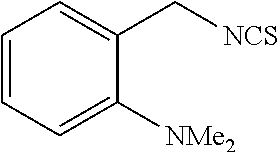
C1=CC=C([NMe2])C(C[NCS])=C1
